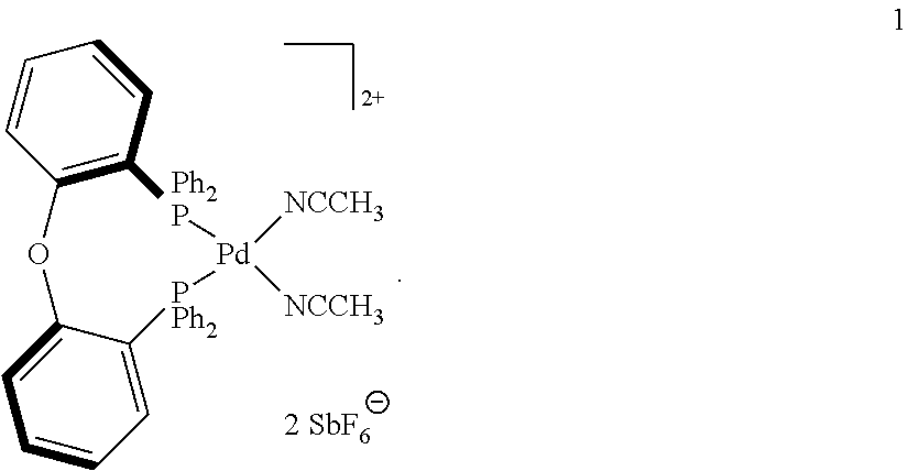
C12=C(C=CC=C1)[Ph2P][Pd]([NCCH3])([NCCH3])[PPh2]C1=CC=CC=C1O2
